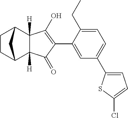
C1=C(C2=C(O)C3([H])C([H])(C2=O)C2CCC3C2)C(CC)=CC=C1C1=CC=C(Cl)S1
